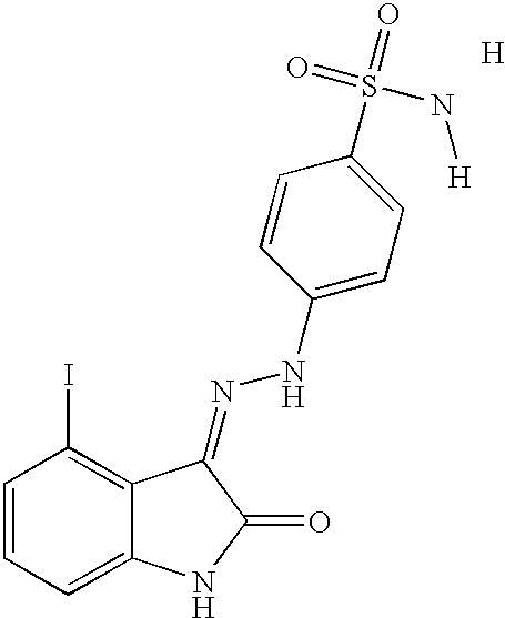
C1=CC=C2C(=C1I)C(=NNC1=CC=C(S(=O)(=O)N[H])C=C1)C(=O)N2.[H]
